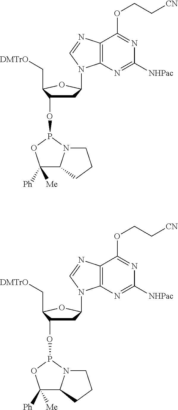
C1C(OP2OC([Ph])([Me])C3N2CCC3)C(C[DMTrO])OC1N1C2=C(C(OCC[CN])=NC([NHPac])=N2)N=C1.C1C(OP2OC([Ph])([Me])C3N2CCC3)C(C[DMTrO])OC1N1C2=C(C(OCC[CN])=NC([NHPac])=N2)N=C1
